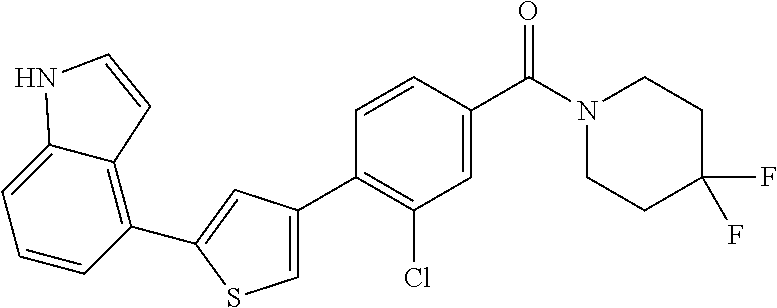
C1(C2=C(Cl)C=C(C(N3CCC(F)(F)CC3)=O)C=C2)=CSC(C2=C3C(=CC=C2)NC=C3)=C1
